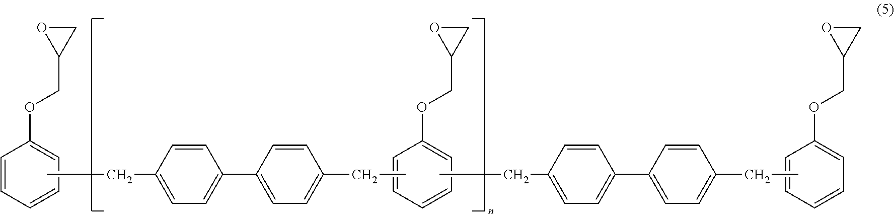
C1=CC=CC=C1OCC1CO1.C1=CC=CC=C1OCC1CO1.CCC1=CC=C(C2=CC=C(CC)C=C2)C=C1.C1=CC=CC=C1OCC1CO1.CCC1=CC=C(C2=CC=C(CC)C=C2)C=C1
